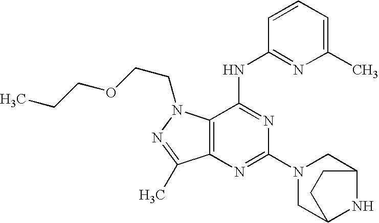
C12=C(N(CCOCCC)N=C1C)C(NC1=NC(C)=CC=C1)=NC(N1CC3NC(C1)CC3)=N2
